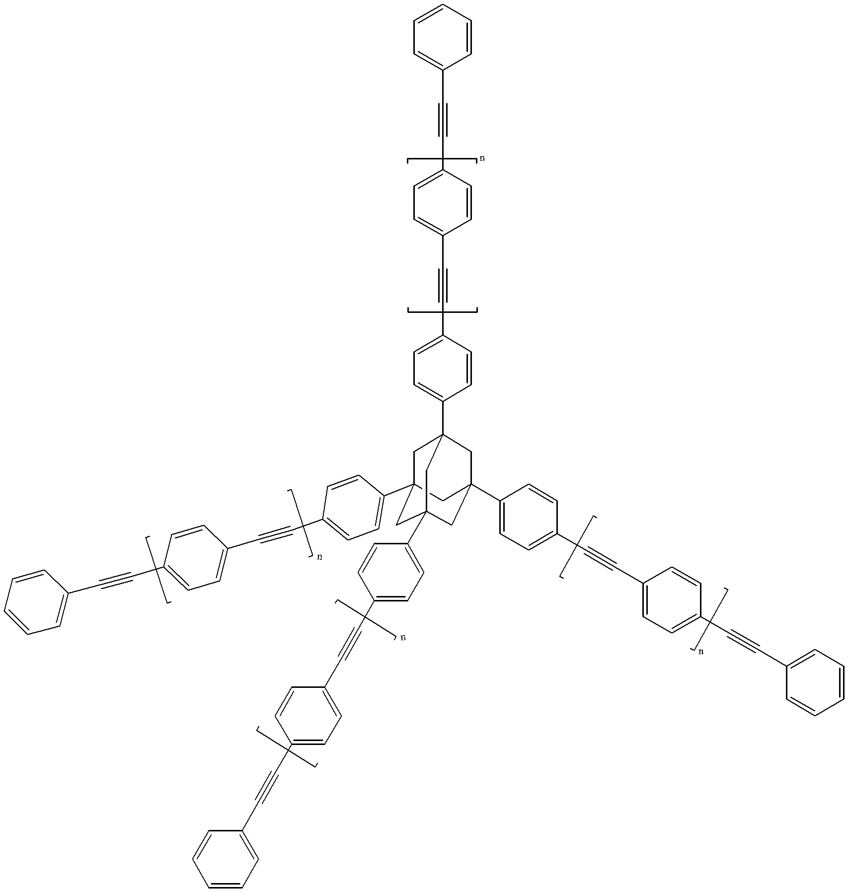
C12(C3=CC=C(C#CC4=CC=C(C#CC5=CC=CC=C5)C=C4)C=C3)CC3(C4=CC=C(C#CC5=CC=C(C#CC6=CC=CC=C6)C=C5)C=C4)CC(C4=CC=C(C#CC5=CC=C(C#CC6=CC=CC=C6)C=C5)C=C4)(CC(C4=CC=C(C#CC5=CC=C(C#CC6=CC=CC=C6)C=C5)C=C4)(C3)C1)C2
